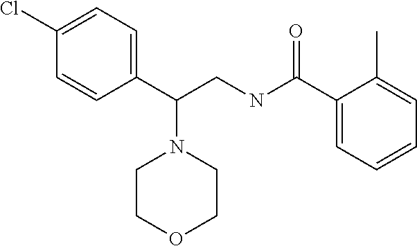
C1(Cl)=CC=C(C(CNC(C2=CC=CC=C2C)=O)N2CCOCC2)C=C1
